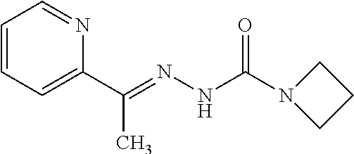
C1=CC=C(C(=NNC(N2CCC2)=O)C)N=C1
